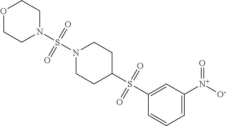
C1=C([N+]([O-])=O)C=C(S(C2CCN(S(N3CCOCC3)(=O)=O)CC2)(=O)=O)C=C1
